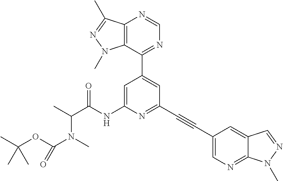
C1(C2=CC(C#CC3=CN=C4C(=C3)C=NN4C)=NC(NC(C(C)N(C)C(OC(C)(C)C)=O)=O)=C2)=NC=NC2=C1N(C)N=C2C
